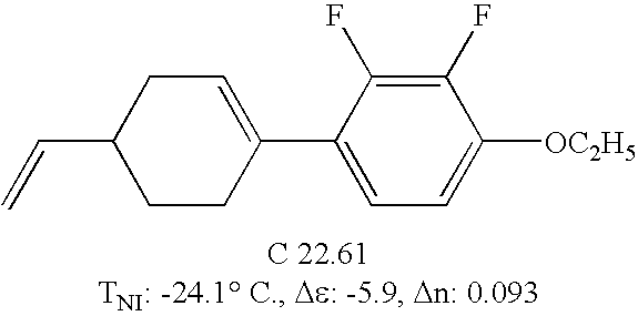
C1(F)=C(F)C(C2=CCC(C=C)CC2)=CC=C1[OC2H5]
